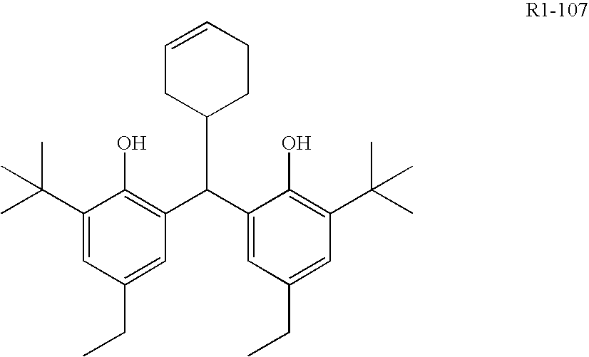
C1(C(C2=CC(CC)=CC(C(C)(C)C)=C2O)C2=C(O)C(C(C)(C)C)=CC(CC)=C2)CCC=CC1
